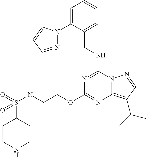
C(NC1=NC(OCCN(S(=O)(C2CCNCC2)=O)C)=NC2=C(C(C)C)C=NN12)C1=CC=CC=C1N1N=CC=C1
